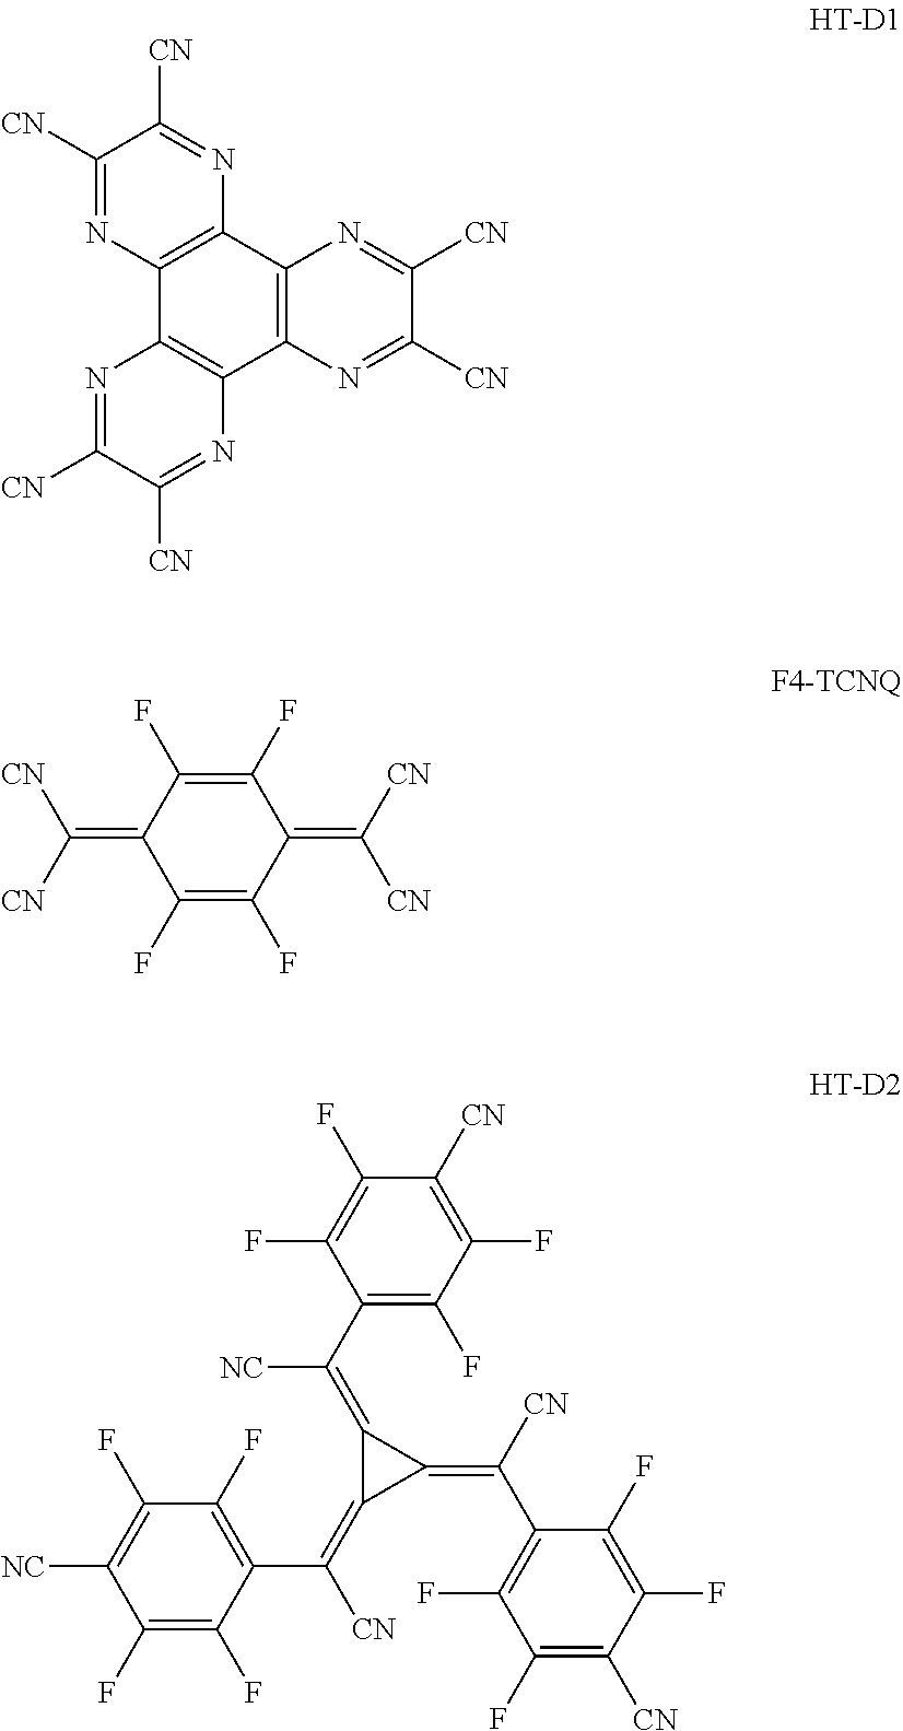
C1([CN])=NC2=C(N=C1[CN])C1=C(C3=C2N=C([CN])C([CN])=N3)N=C([CN])C([CN])=N1.C1(F)=C(F)C(=C([CN])[CN])C(F)=C(F)C1=C([CN])[CN].C1(C([NC])=C2C(=C(C3=C(F)C(F)=C([NC])C(F)=C3F)[CN])C2=C(C2=C(F)C(F)=C([CN])C(F)=C2F)[CN])=C(F)C(F)=C([CN])C(F)=C1F
